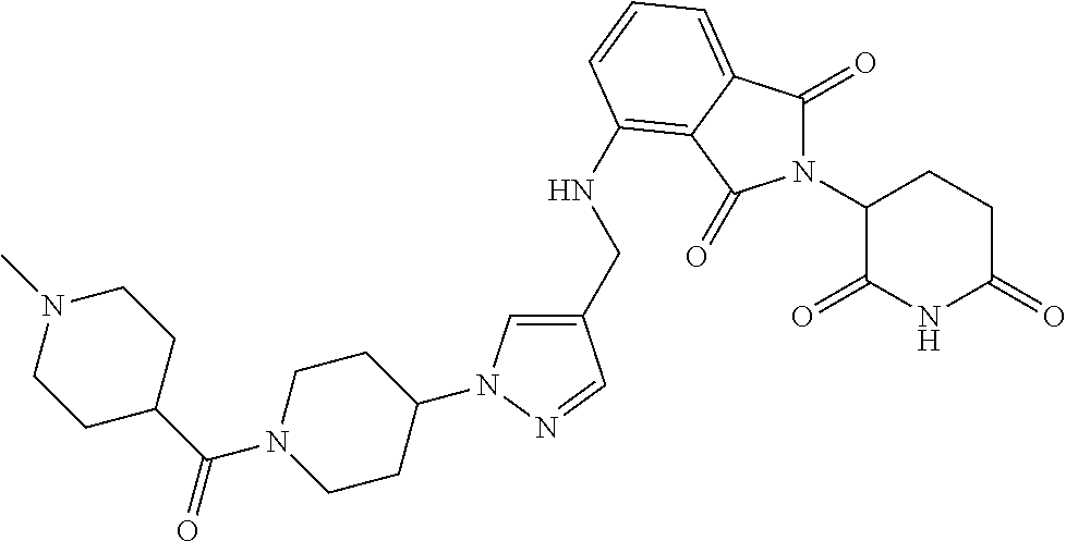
C1(CNC2=C3C(=CC=C2)C(=O)N(C2C(=O)NC(=O)CC2)C3=O)=CN(C2CCN(C(=O)C3CCN(C)CC3)CC2)N=C1
